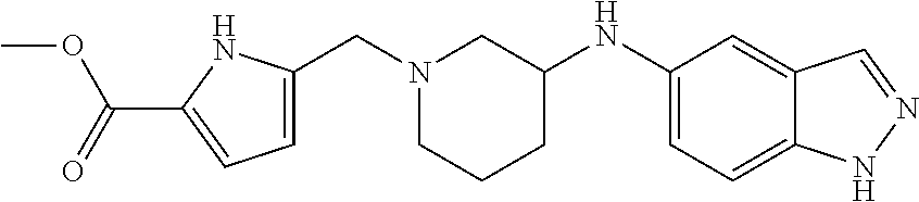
C1(NC2CN(CC3=CC=C(C(OC)=O)N3)CCC2)=CC=C2C(=C1)C=NN2
